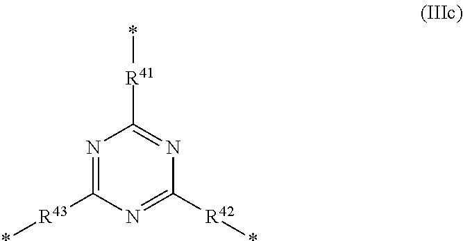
N1=C([R43]*)N=C([R42]*)N=C1[R41]*
